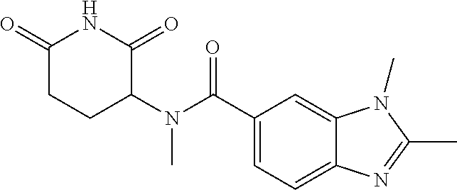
C12=CC(C(N(C3CCC(=O)NC3=O)C)=O)=CC=C1N=C(C)N2C
